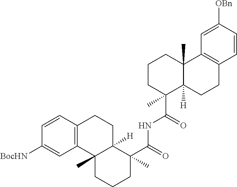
C1=C([OBn])C=CC2=C1C1(C)C([H])(CC2)C(C(=O)NC(C2(C)C3([H])C(C)(CCC2)C2=C(CC3)C=CC([BocHN])=C2)=O)(C)CCC1
